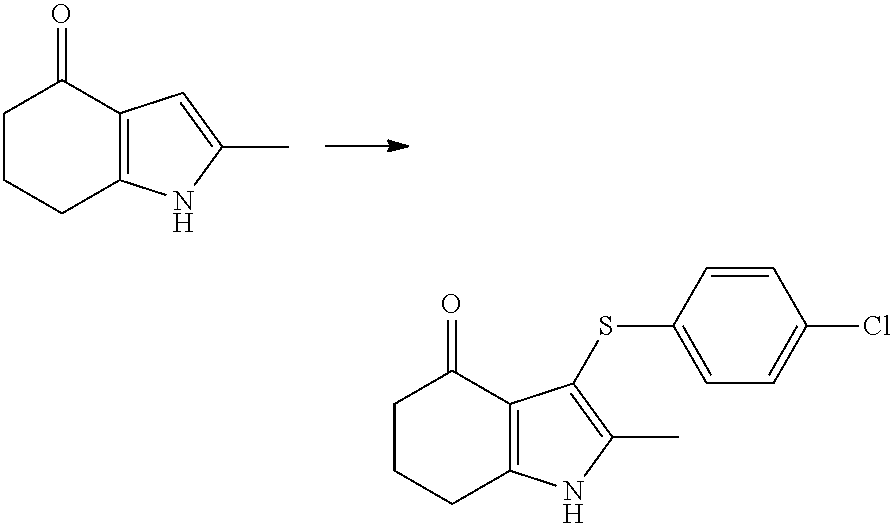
C1CCC2=C(C1=O)C=C(C)N2.C1CCC2=C(C1=O)C(SC1=CC=C(Cl)C=C1)=C(C)N2
